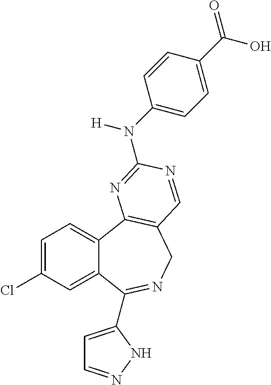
C1=C(Cl)C=C2C(=C1)C1=C(CN=C2C2=CC=NN2)C=NC(N(C2=CC=C(C(=O)O)C=C2)[H])=N1
